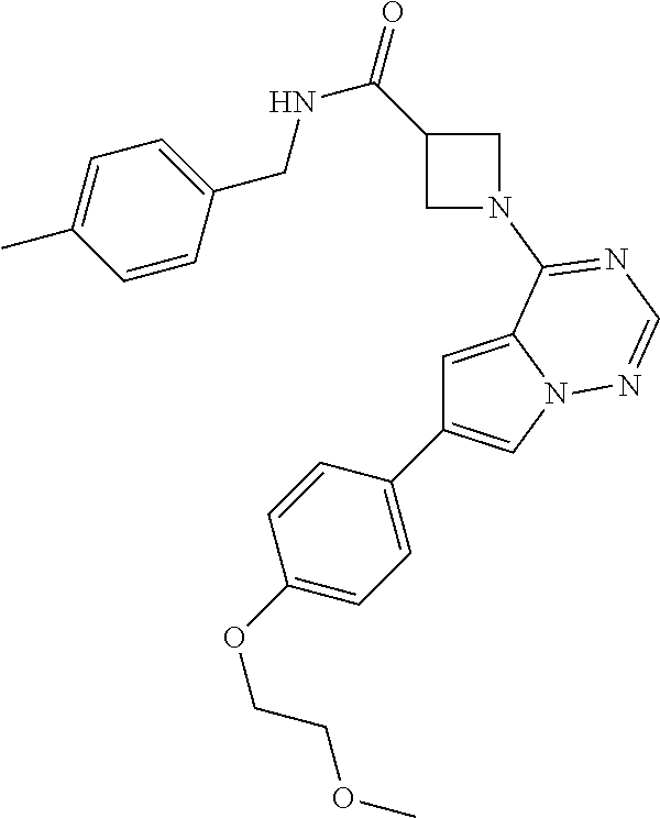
C1=C2N(C=C1C1=CC=C(OCCOC)C=C1)N=CN=C2N1CC(C(=O)NCC2=CC=C(C)C=C2)C1
